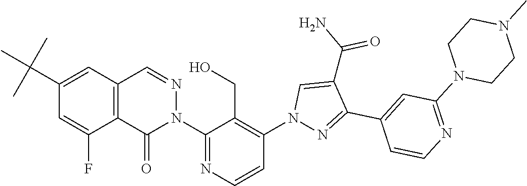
C12=C(C=NN(C3=NC=CC(N4N=C(C5=CC(N6CCN(C)CC6)=NC=C5)C(C(N)=O)=C4)=C3CO)C1=O)C=C(C(C)(C)C)C=C2F
